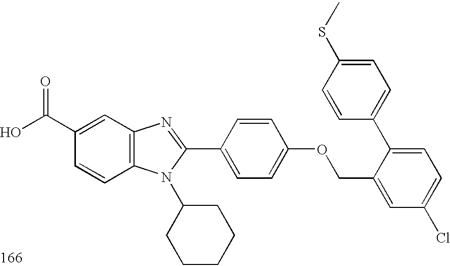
OC(C1=CC2=C(C=C1)N(C1CCCCC1)C(C1=CC=C(OCC3=CC(Cl)=CC=C3C3=CC=C(SC)C=C3)C=C1)=N2)=O
